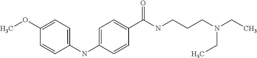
C1=CC(NC2=CC=C(C(NCCCN(CC)CC)=O)C=C2)=CC=C1OC
